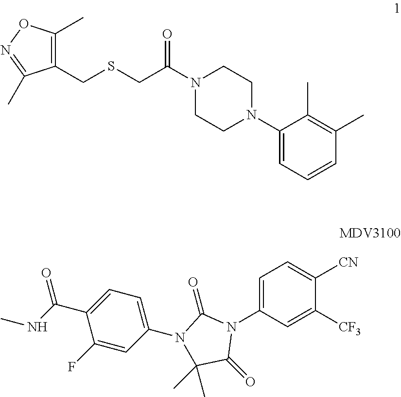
C1(CSCC(N2CCN(C3=CC=CC(C)=C3C)CC2)=O)=C(C)ON=C1C.C1=C(N2C(=O)N(C3=CC=C(C(NC)=O)C(F)=C3)C(C)(C)C2=O)C=C([CF3])C([CN])=C1
